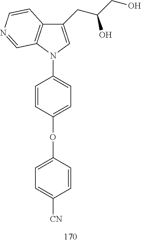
C1=CC(OC2=CC=C([CN])C=C2)=CC=C1N1C2=C(C(CC(CO)O)=C1)C=CN=C2
